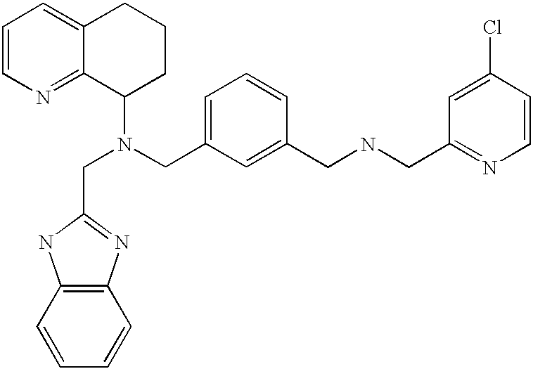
C1=CN=C2C(=C1)CCCC2N(CC1=NC2=C(N1)C=CC=C2)CC1=CC=CC(CNCC2=NC=CC(Cl)=C2)=C1
